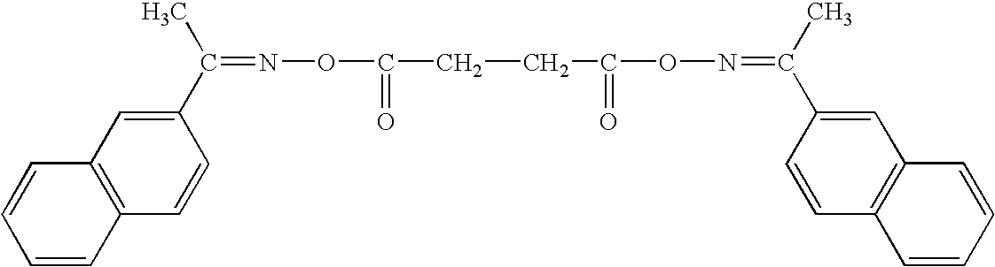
C(C(ON=C(C)C1=CC2=C(C=C1)C=CC=C2)=O)CC(ON=C(C1=CC2=C(C=C1)C=CC=C2)C)=O
